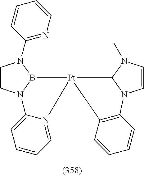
C1CN2B(N1C1=NC=CC=C1)[Pt]1(N3=CC=CC=C23)C2=C(C=CC=C2)N2C=CN(C)C21
